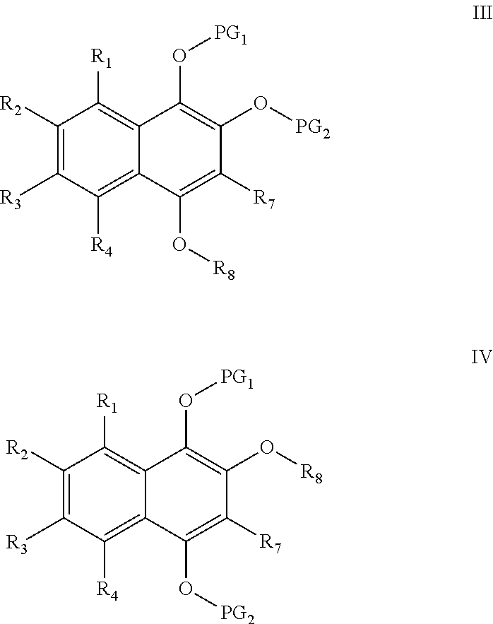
C1([R3])=C([R2])C([R1])=C2C(=C1[R4])C(O[R8])=C([R7])C(O[PG2])=C2O[PG1].C1([R3])=C([R2])C([R1])=C2C(=C1[R4])C(O[PG2])=C([R7])C(O[R8])=C2O[PG1]
